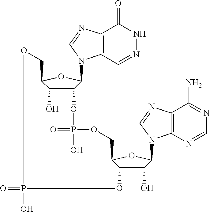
C12=C(C=NNC1=O)N(C1C(OP(=O)(O)OCC3C(O)C(O)C(N4C5=C(C(N)=NC=N5)N=C4)O3)C(O)C(CO)O1)C=N2.O=PO
